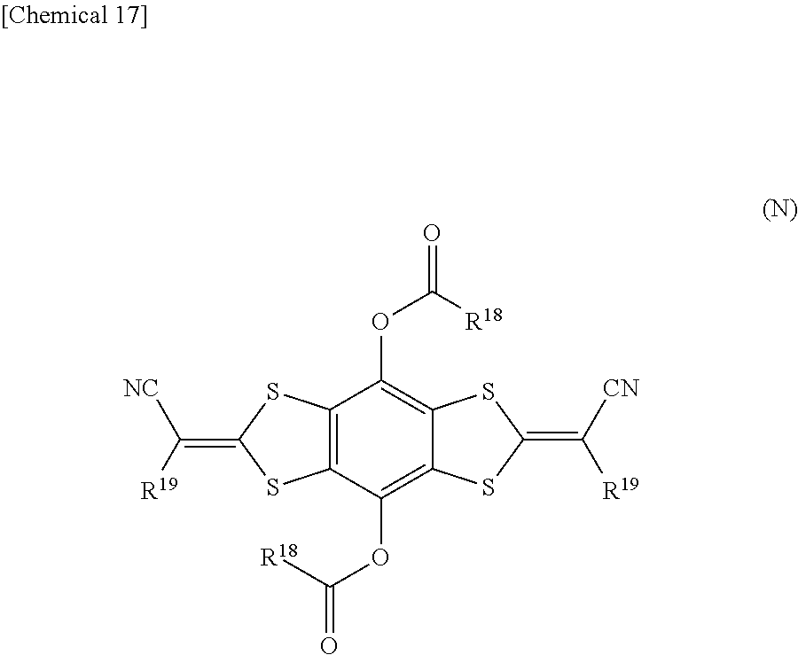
C12=C(C(OC([R18])=O)=C3C(=C1OC([R18])=O)SC(=C([CN])[R19])S3)SC(=C([R19])[NC])S2
